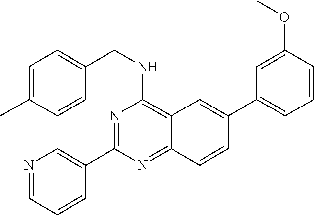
N1=C(C2=CN=CC=C2)N=C2C(=C1NCC1=CC=C(C)C=C1)C=C(C1=CC=CC(OC)=C1)C=C2
